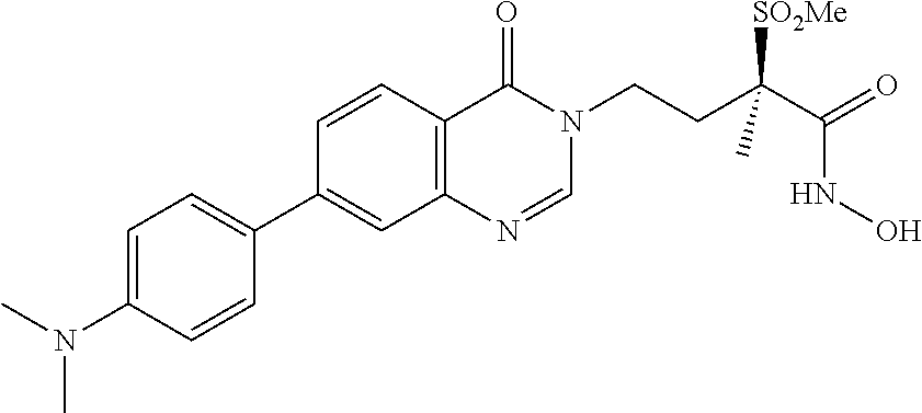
C1=NC2=C(C=CC(C3=CC=C(N(C)C)C=C3)=C2)C(=O)N1CCC(C(=O)NO)([SO2Me])C
